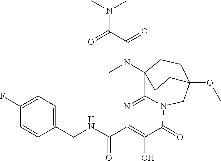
N1=C2C3(N(C)C(=O)C(=O)N(C)C)CCC(OC)(CN2C(=O)C(O)=C1C(NCC1=CC=C(F)C=C1)=O)CC3
